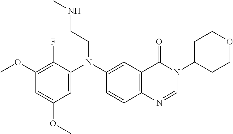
C1=C(N(C2=CC3=C(C=C2)N=CN(C2CCOCC2)C3=O)CCNC)C(F)=C(OC)C=C1OC
